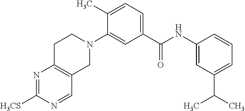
N1=C([H3CS])N=CC2=C1CCN(C1=CC(C(NC3=CC(C(C)C)=CC=C3)=O)=CC=C1C)C2
